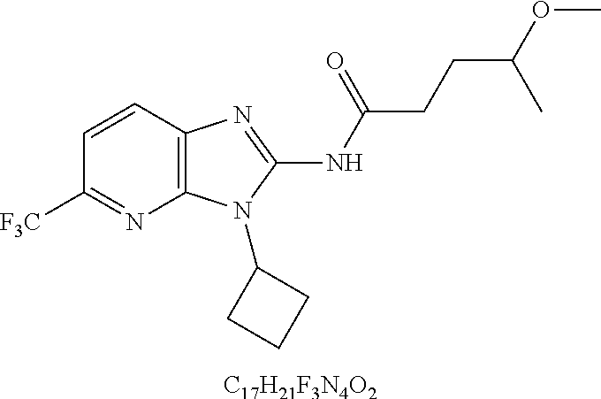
[C17H21F3N4O2].C1=CC2=C(N=C1[F3C])N(C1CCC1)C(NC(CCC(OC)C)=O)=N2
